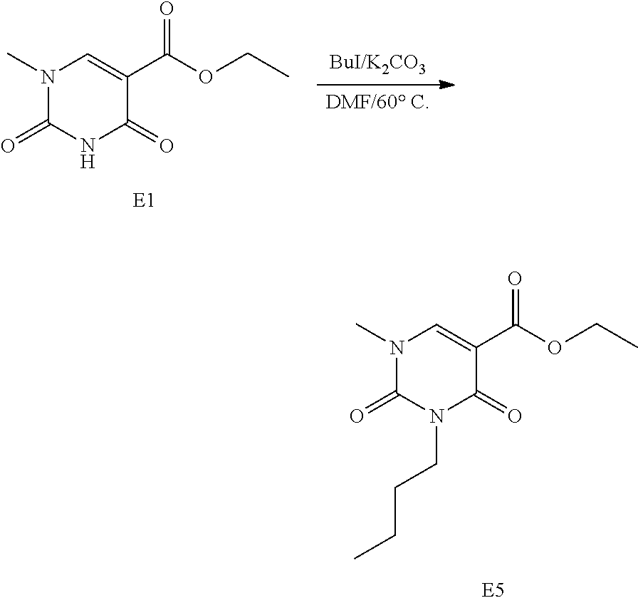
[DMF/60 C].N1(C)C(=O)NC(=O)C(C(OCC)=O)=C1.N1(C)C(=O)N(CCCC)C(=O)C(C(OCC)=O)=C1
